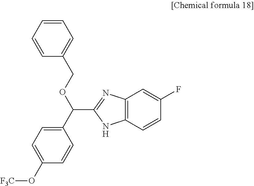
C12=C(C=CC(F)=C1)NC(C(OCC1=CC=CC=C1)C1=CC=C(O[F3C])C=C1)=N2
